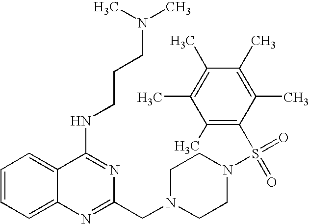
C1=CC=C2C(=C1)C(NCCCN(C)C)=NC(CN1CCN(S(=O)(C3=C(C)C(C)=C(C)C(C)=C3C)=O)CC1)=N2
